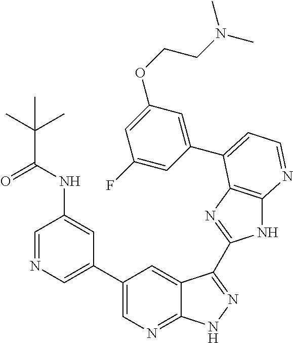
C1(C2=CN=CC(NC(C(C)(C)C)=O)=C2)=CN=C2C(=C1)C(C1=NC3=C(N1)N=CC=C3C1=CC(OCCN(C)C)=CC(F)=C1)=NN2
